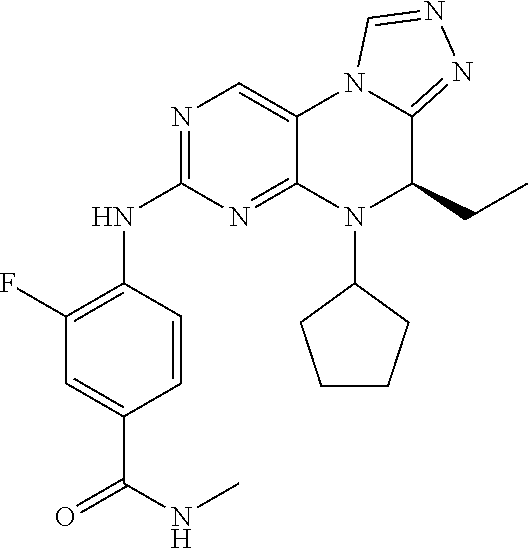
C1=CC(NC2=NC=C3C(=N2)N(C2CCCC2)C(CC)C2=NN=CN32)=C(F)C=C1C(NC)=O
